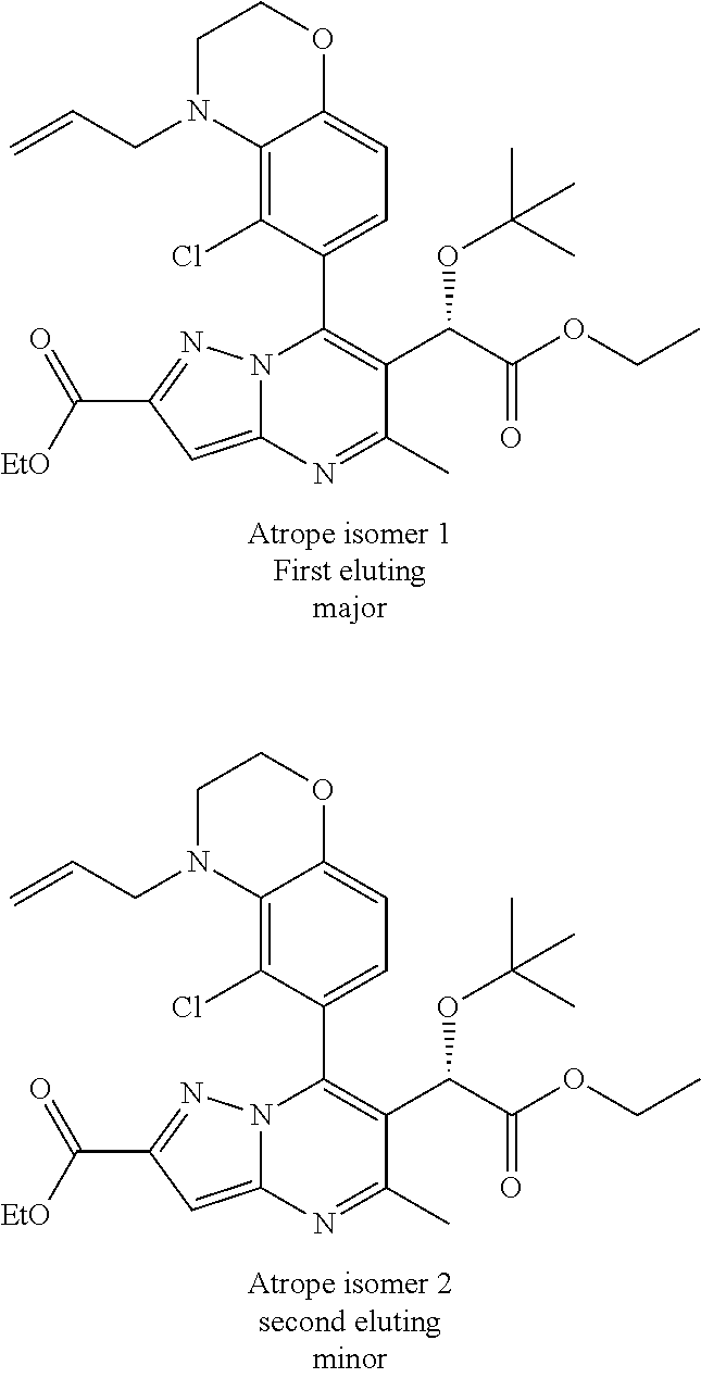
C12=C(Cl)C(C3=C(C(OC(C)(C)C)C(=O)OCC)C(C)=NC4=CC(C(=O)[EtO])=NN34)=CC=C1OCCN2CC=C.C12=C(Cl)C(C3=C(C(OC(C)(C)C)C(=O)OCC)C(C)=NC4=CC(C(=O)[EtO])=NN34)=CC=C1OCCN2CC=C
